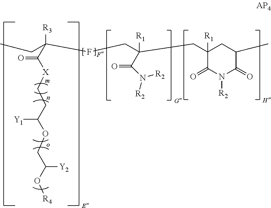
C1(=O)N([R2])C(=O)C(C)CC1(CC(C(N([R2])[R2])=O)(CFC(C([X]CCC(OCC(O[R4])[Y2])[Y1])=O)([R3])CC)[R1])[R1]
